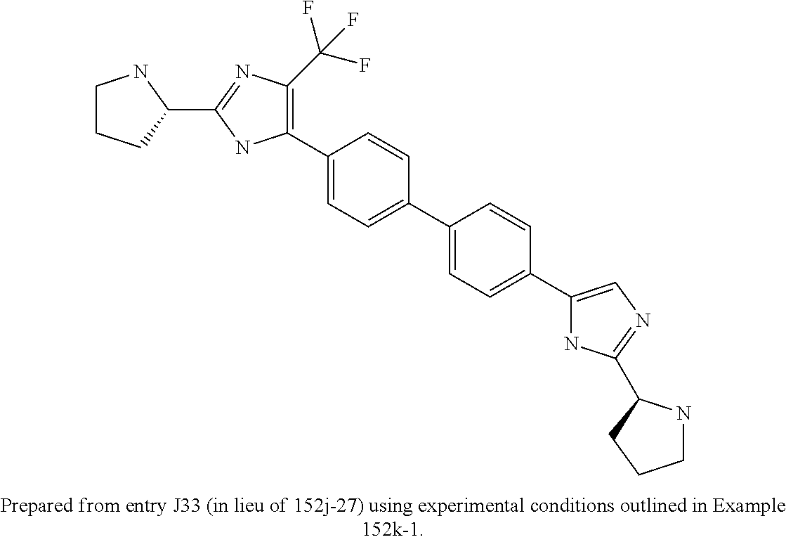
C1(C2=CC=C(C3=CC=C(C4=CN=C(C5NCCC5)N4)C=C3)C=C2)=C(C(F)(F)F)N=C(C2NCCC2)N1
